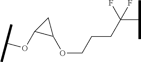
C1(OC(C)C)C(OCCCC(F)(C(C)C)F)C1
